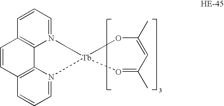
C1=CC2=C3N(=C1)C[Tb]1(N4=CC=CC(=C34)C=C2)COC(C)=CC(C)=O1
